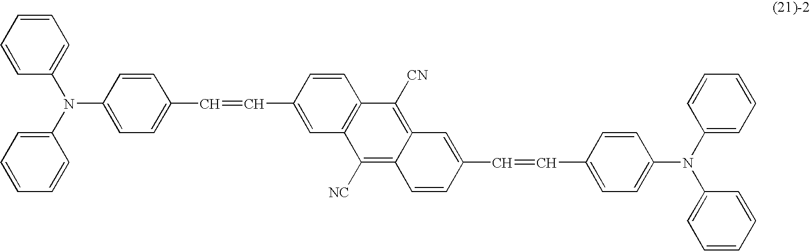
C1=CC(N(C2=CC=CC=C2)C2=CC=CC=C2)=CC=C1C=CC1=CC2=C(C=C1)C([CN])=C1C(=C2[NC])C=CC(C=CC2=CC=C(N(C3=CC=CC=C3)C3=CC=CC=C3)C=C2)=C1
